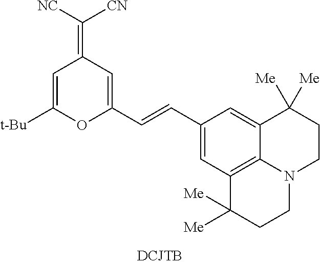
C1=C([t-Bu])OC(C=CC2=CC3=C4C(=C2)C([Me])([Me])CCN4CCC3([Me])[Me])=CC1=C([NC])[CN]
